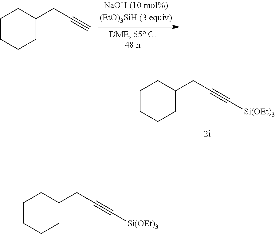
C1CCCC(CC#C)C1.C1CCCC(CC#C[Si(OEt)3])C1.C1CCCC(CC#C[Si(OEt)3])C1
